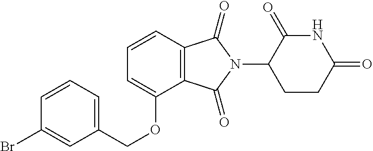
C1=CC=C(COC2=CC=CC3=C2C(=O)N(C2CCC(=O)NC2=O)C3=O)C=C1Br
